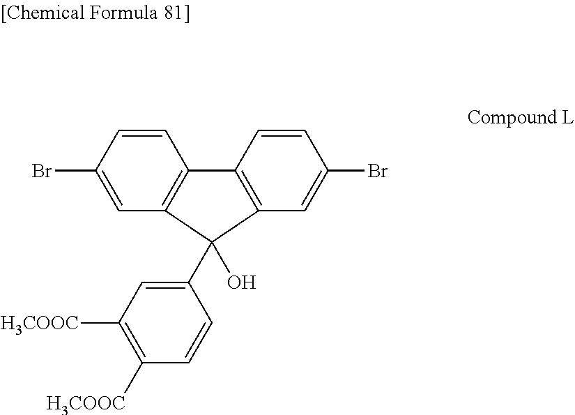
C1=CC(Br)=CC2=C1C1=C(C=C(Br)C=C1)C2(O)C1=CC([H3COOC])=C([H3COOC])C=C1
